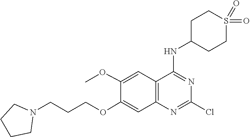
ClC1=NC2=C(C=C(OC)C(OCCCN3CCCC3)=C2)C(NC2CCS(=O)(=O)CC2)=N1
